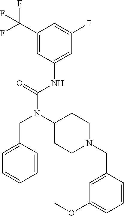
C1(C(F)(F)F)=CC(NC(N(CC2=CC=CC=C2)C2CCN(CC3=CC(OC)=CC=C3)CC2)=O)=CC(F)=C1
